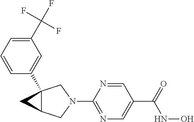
C1=CC=C(C(F)(F)F)C=C1C12C(CN(C3=NC=C(C(NO)=O)C=N3)C1)C2
